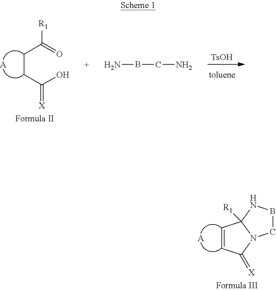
[TsOH].C(CC(O)=[X])C(=O)[R1].[A].NBCN.C1=CC(=[X])N2C1([R1])NBC2.[A]
